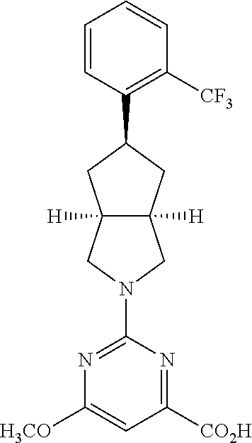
C1=CC(C2CC3([H])C([H])(C2)CN(C2=NC([H3CO])=CC([CO2H])=N2)C3)=C([CF3])C=C1
